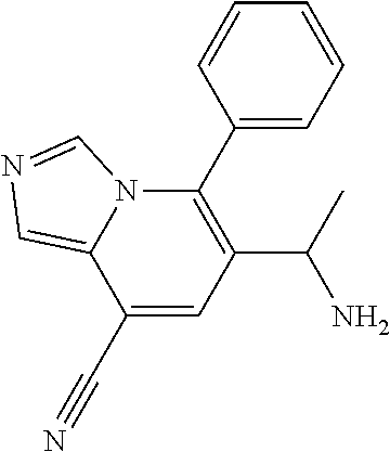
C1(C(C)N)=C(C2=CC=CC=C2)N2C(=CN=C2)C(C#N)=C1
